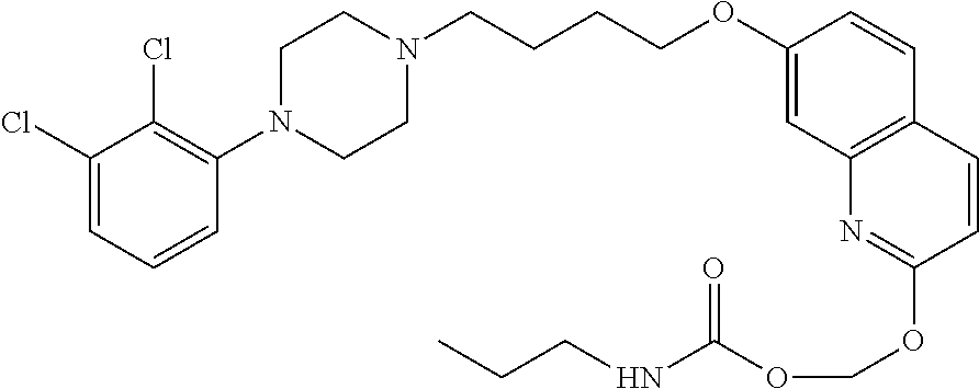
C1(Cl)=CC=CC(N2CCN(CCCCOC3=CC4=C(C=C3)C=CC(OCOC(=O)NCCC)=N4)CC2)=C1Cl
